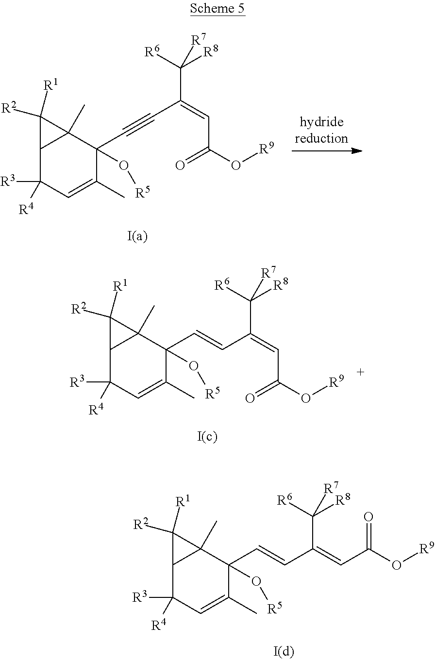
C12C([R3])([R4])C=C(C)C(C=CC(=CC(O[R9])=O)C([R6])([R8])[R7])(O[R5])C1(C)C2([R2])[R1].C12C([R3])([R4])C=C(C)C(C#CC(=CC(O[R9])=O)C([R6])([R8])[R7])(O[R5])C1(C)C2([R2])[R1].C12C([R3])([R4])C=C(C)C(C=CC(=CC(O[R9])=O)C([R6])([R8])[R7])(O[R5])C1(C)C2([R2])[R1]
